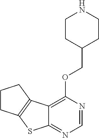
C12=C(OCC3CCNCC3)N=CN=C1SC1=C2CCC1
